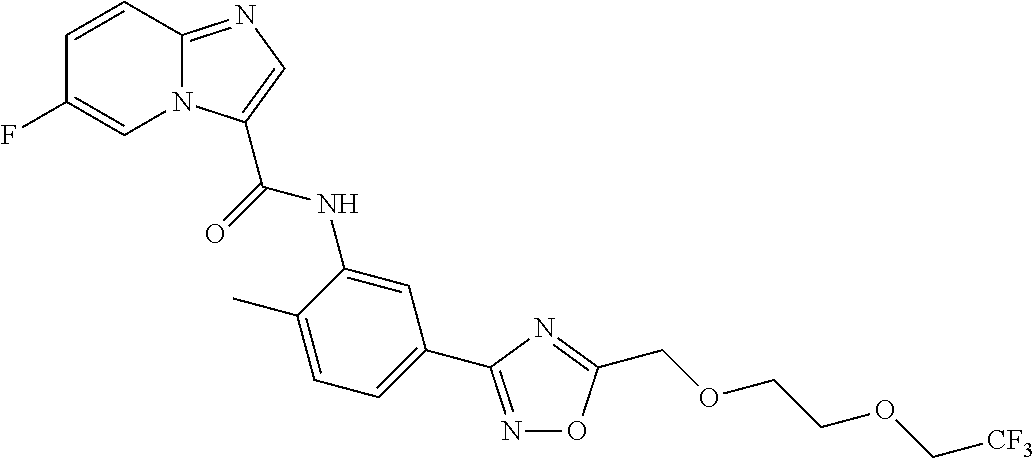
C12=NC=C(C(NC3=CC(C4=NOC(COCCOC[CF3])=N4)=CC=C3C)=O)N1C=C(F)C=C2
